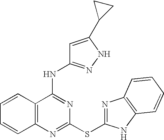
C1=CC2=C(C=C1)N=C(SC1=NC3=C(N1)C=CC=C3)N=C2NC1=NNC(C2CC2)=C1
